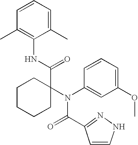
C1(C)=CC=CC(C)=C1NC(C1(N(C2=CC(OC)=CC=C2)C(=O)C2=NNC=C2)CCCCC1)=O
